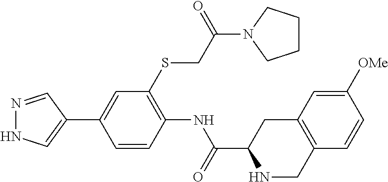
N1=CC(C2=CC(SCC(N3CCCC3)=O)=C(NC(=O)C3NCC4=C(C3)C=C([OMe])C=C4)C=C2)=CN1
